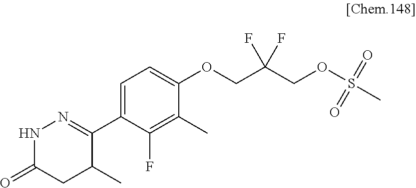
C1(C2=NNC(=O)CC2C)=CC=C(OCC(COS(C)(=O)=O)(F)F)C(C)=C1F
